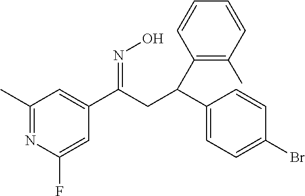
C1(C)=NC(F)=CC(C(CC(C2=CC=C(Br)C=C2)C2=C(C)C=CC=C2)=NO)=C1
